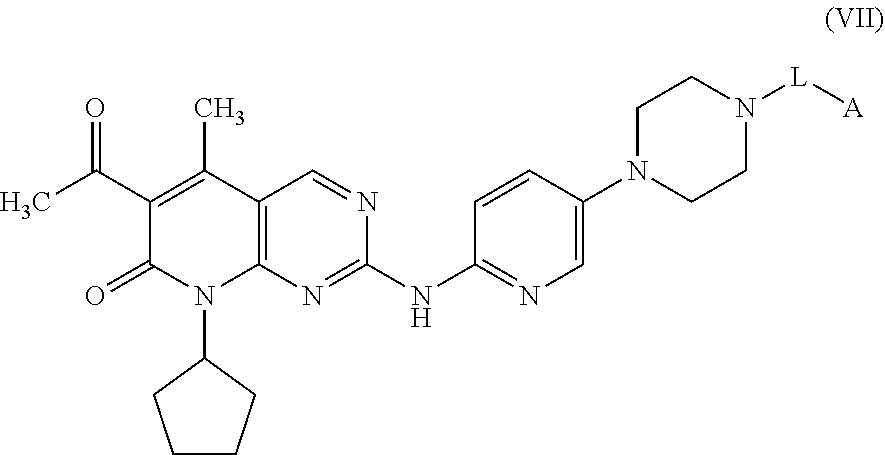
C12=C(N=C(NC3=NC=C(N4CCN([L][A])CC4)C=C3)N=C1)N(C1CCCC1)C(=O)C(C(=O)C)=C2C
